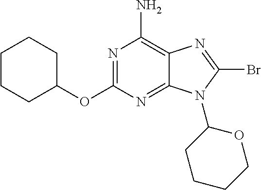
N1=C(OC2CCCCC2)N=C2C(=C1N)N=C(Br)N2C1OCCCC1
